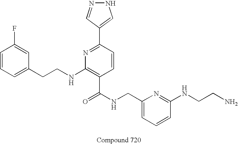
C1=CC=C(CCNC2=C(C(NCC3=CC=CC(NCCN)=N3)=O)C=CC(C3=CNN=C3)=N2)C=C1F
